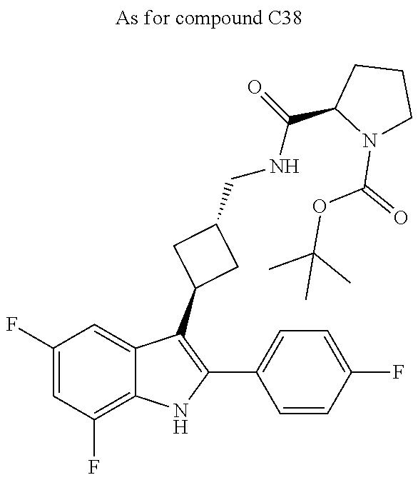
C1(F)=CC(F)=C2C(=C1)C(C1CC(CNC(C3N(C(=O)OC(C)(C)C)CCC3)=O)C1)=C(C1=CC=C(F)C=C1)N2
